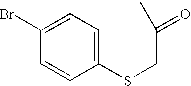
C1(SCC(C)=O)=CC=C(Br)C=C1
